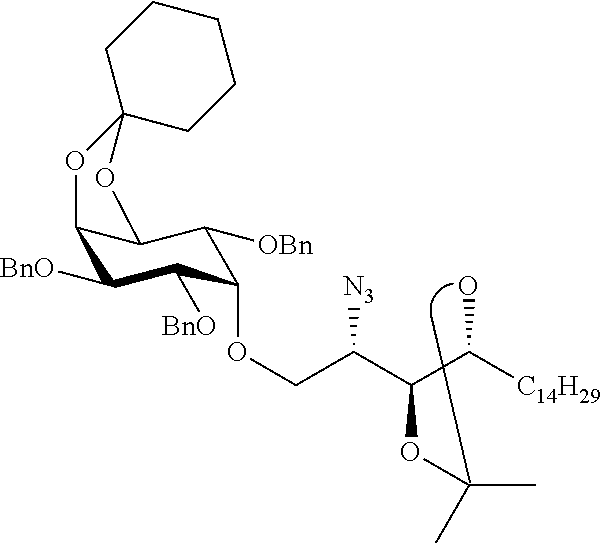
O(CC(C(C([C14H29])O)OC(C)C)[N3])C1C([BnO])C([BnO])C2C(C1[OBn])OC1(CCCCC1)O2
